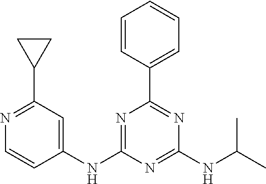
N1=C(NC2=CC(C3CC3)=NC=C2)N=C(NC(C)C)N=C1C1=CC=CC=C1
